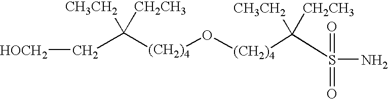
C([(CH2)4]O[(CH2)4]C([CH3CH2])([CH2CH3])S(N)(=O)=O)([CH3CH2])([CH2CH3])C[HOCH2]
